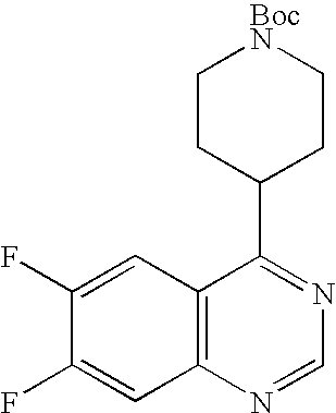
C12=C(C=C(F)C(F)=C1)C(C1CC[BocN]CC1)=NC=N2
